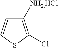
C1([NH2.HCl])=C(Cl)SC=C1
